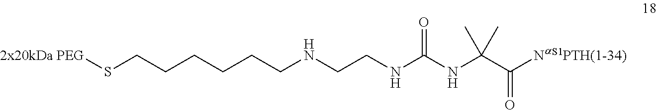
N(CCNC(NC(C([NaS1PTH(1-34)])=O)(C)C)=O)CCCCCCS[2x20kDa PEG]
